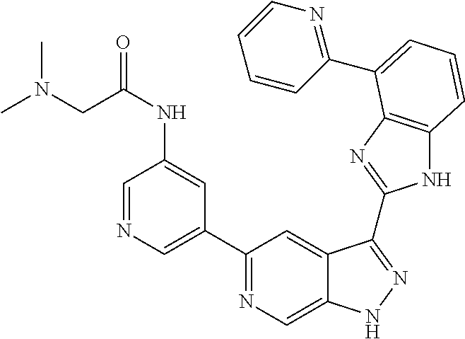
C1(C2=NC=C3C(=C2)C(C2=NC4=C(N2)C=CC=C4C2=NC=CC=C2)=NN3)=CN=CC(NC(=O)CN(C)C)=C1
